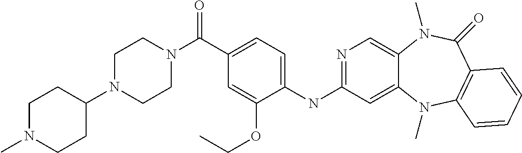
C1(NC2=NC=C3C(=C2)N(C)C2=C(C(=O)N3C)C=CC=C2)=CC=C(C(N2CCN(C3CCN(C)CC3)CC2)=O)C=C1OCC
